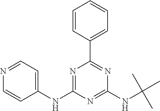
C1=CC(C2=NC(NC(C)(C)C)=NC(NC3=CC=NC=C3)=N2)=CC=C1
